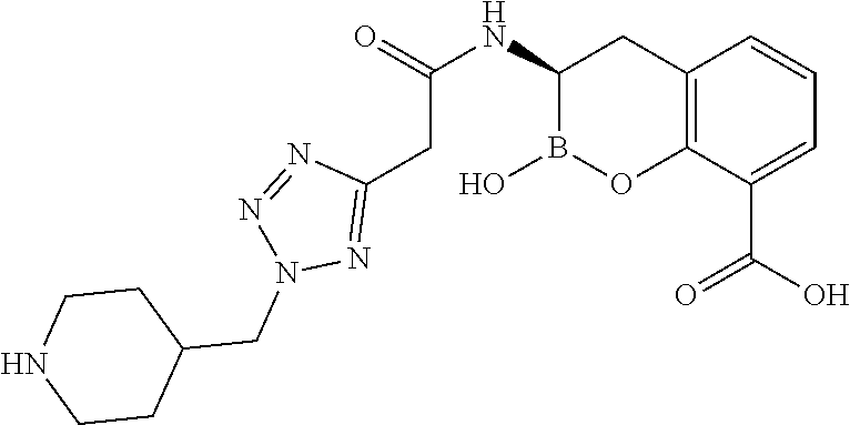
O=C(NC1B(O)OC2=C(C1)C=CC=C2C(=O)O)CC1=NN(CC2CCNCC2)N=N1
